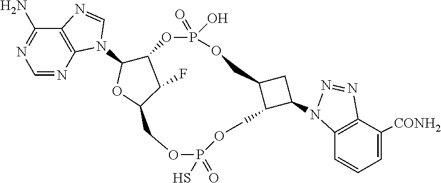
C12C(N3C4=C(C(N)=NC=N4)N=C3)OC(C1F)COP(=O)(S)OCC1C(CC1N1C3=C(C([CONH2])=CC=C3)N=N1)COP(O)(=O)O2
